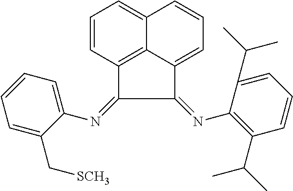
C1=CC2=C3C(=C1)C=CC=C3C(=NC1=C(C(C)C)C=CC=C1C(C)C)C2=NC1=CC=CC=C1C[SCH3]
